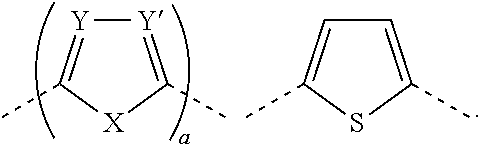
[Y]1=C(C)[X]C(C)=[Y]1.C1=C(C)SC(C)=C1
